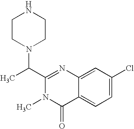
N1(C(C2=NC3=CC(Cl)=CC=C3C(=O)N2C)C)CCNCC1
